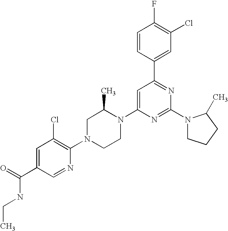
C1=C(C(=O)NCC)C=NC(N2CCN(C3=CC(C4=CC(Cl)=C(F)C=C4)=NC(N4CCCC4C)=N3)C(C)C2)=C1Cl
